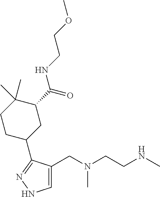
C1=C(CN(CCNC)C)C(C2CC(C(NCCOC)=O)C(C)(C)CC2)=NN1
